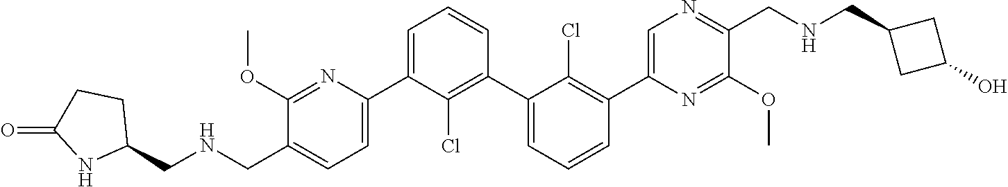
C1(C2=CC=C(CNCC3CCC(=O)N3)C(OC)=N2)=CC=CC(C2=CC=CC(C3=CN=C(CNCC4CC(O)C4)C(OC)=N3)=C2Cl)=C1Cl
